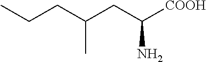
[COOH]C(CC(CCC)C)N
